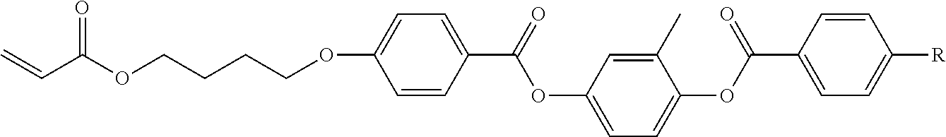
O=C(OCCCCOC1=CC=C(C(=O)OC2=CC=C(OC(C3=CC=C([R])C=C3)=O)C(C)=C2)C=C1)C=C
